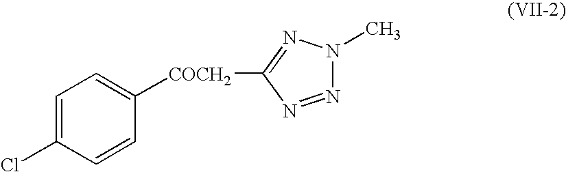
C1=C(Cl)C=CC([COCH2]C2=NN(C)N=N2)=C1
